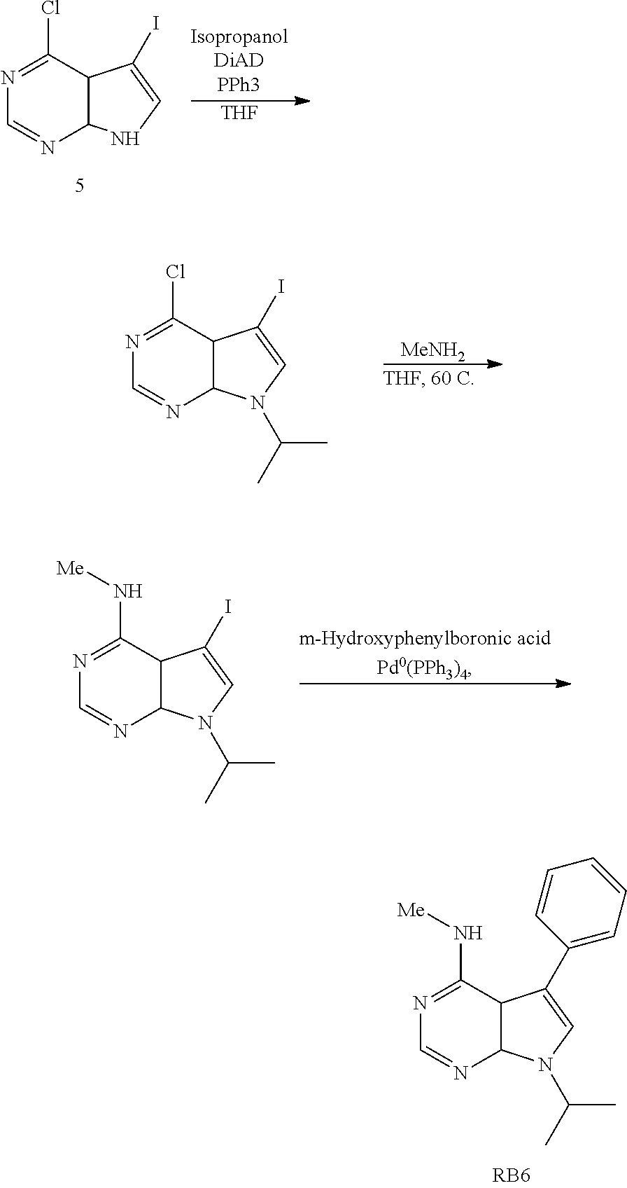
N1=C(N[Me])C2C(N=C1)N(C(C)C)C=C2C1=CC=CC=C1.N1=C(Cl)C2C(N=C1)N(C(C)C)C=C2I.[MeNH2].[THF].N1=C(Cl)C2C(N=C1)NC=C2I.N1=C(N[Me])C2C(N=C1)N(C(C)C)C=C2I
